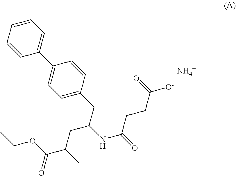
C1(CC(NC(=O)CCC(=O)[O-])CC(C(OCC)=O)C)=CC=C(C2=CC=CC=C2)C=C1.[NH4+]
